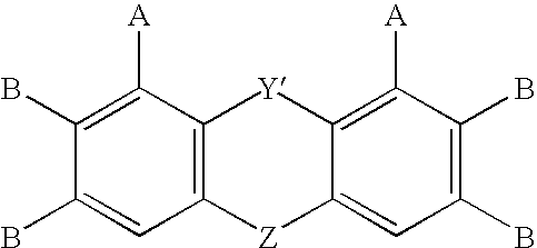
C1(B)=C([A])C2=C(C=C1B)[Z]C1=CC(B)=C(B)C([A])=C1[Y]2
